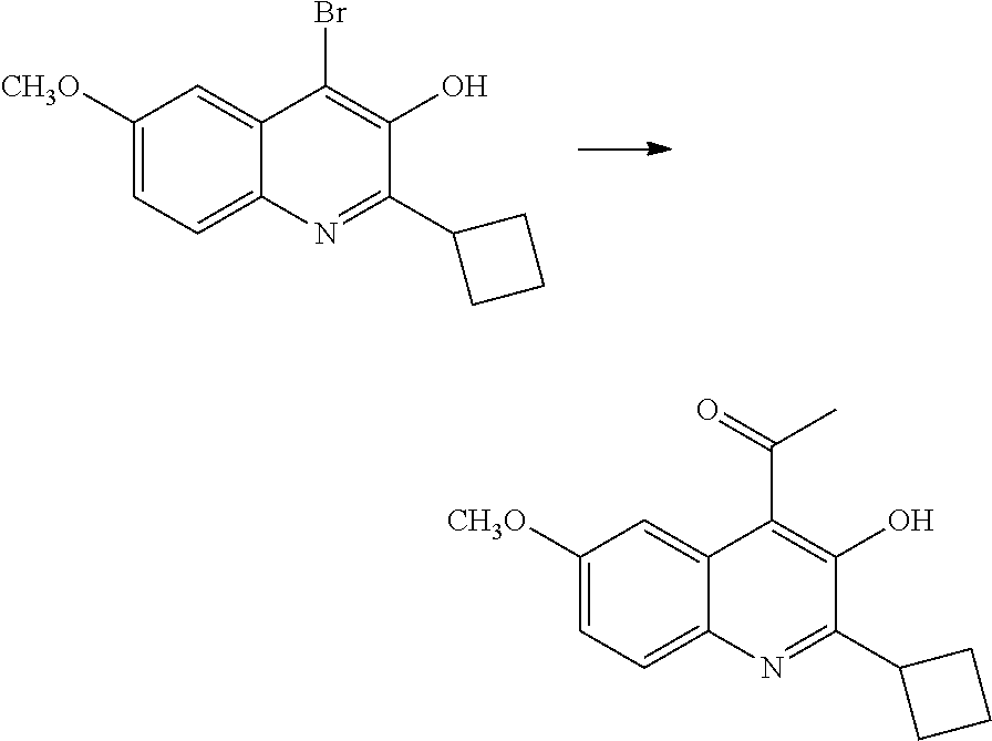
C1([CH3O])=CC=C2C(=C1)C(Br)=C(O)C(C1CCC1)=N2.C1([CH3O])=CC=C2C(=C1)C(C(=O)C)=C(O)C(C1CCC1)=N2
